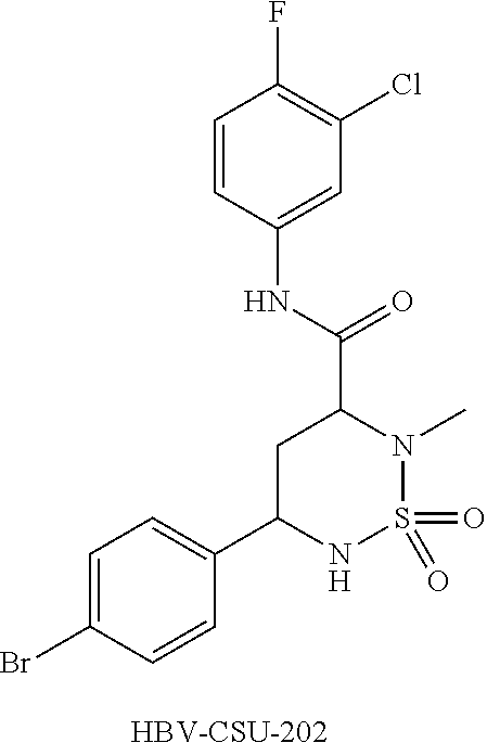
C1=C(Br)C=CC(C2NS(=O)(=O)N(C)C(C(NC3=CC(Cl)=C(F)C=C3)=O)C2)=C1.[HBV-CSU-202]
